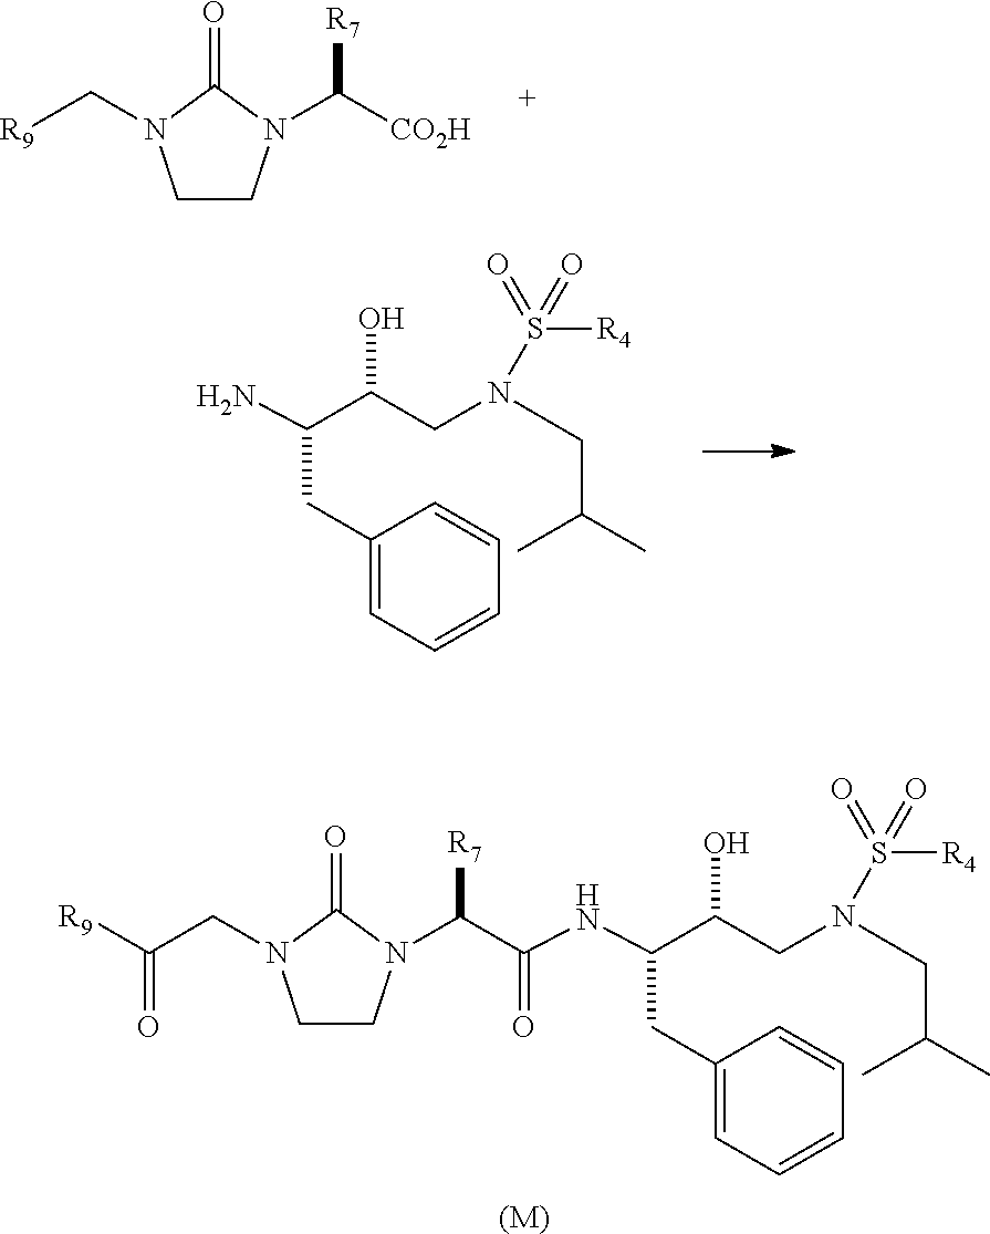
C1CN(C([CO2H])[R7])C(=O)N1C[R9].NC(C(CN(CC(C)C)S(=O)(=O)[R4])O)CC1=CC=CC=C1.C1CN(C(C(NC(C(CN(CC(C)C)S(=O)(=O)[R4])O)CC2=CC=CC=C2)=O)[R7])C(=O)N1CC([R9])=O.[(M)]
